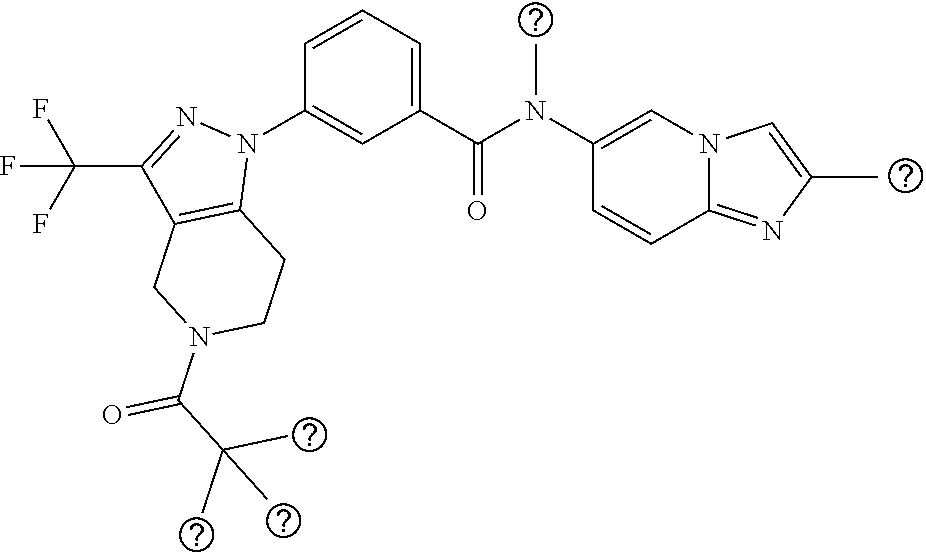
C1(N(C(C2=CC=CC(N3C4=C(C(C(F)(F)F)=N3)CN(C(=O)C(C)(C)C)CC4)=C2)=O)C)=CN2C(=NC(C)=C2)C=C1
